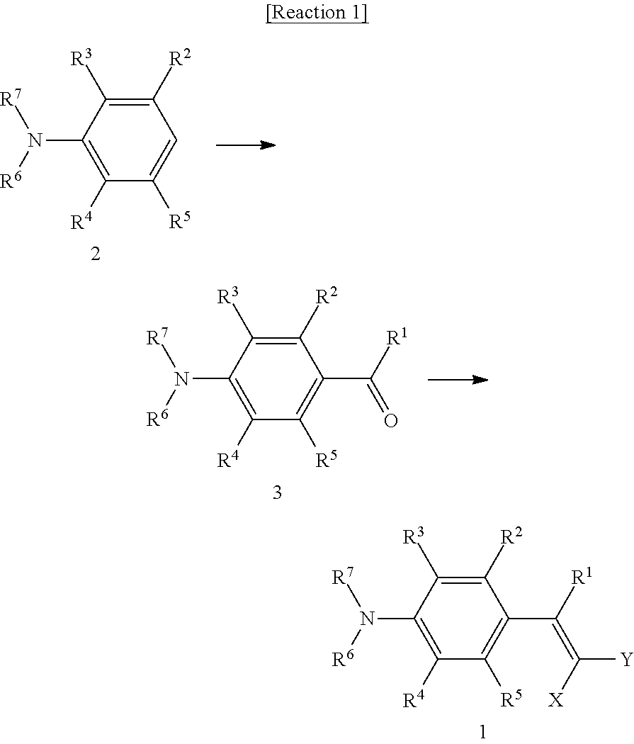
C1(C([R1])=C([X])[Y])=C([R5])C([R4])=C(N([R6])[R7])C([R3])=C1[R2].C1=C([R5])C([R4])=C(N([R6])[R7])C([R3])=C1[R2].C1(C([R1])=O)=C([R5])C([R4])=C(N([R6])[R7])C([R3])=C1[R2]
